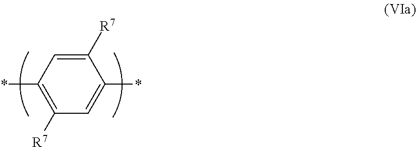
C1(*)=C([R7])C=C(*)C([R7])=C1
